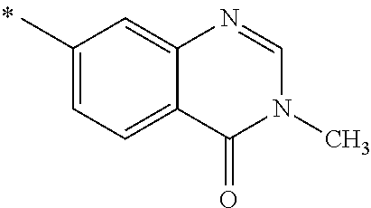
CC1=CC=C2C(=C1)N=CN(C)C2=O
